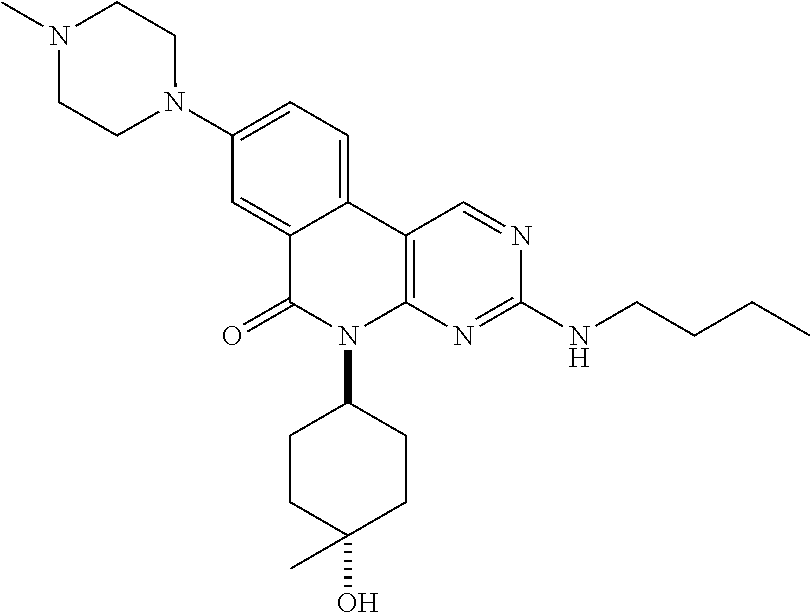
N1(C2=CC=C3C(=C2)C(=O)N(C2CCC(O)(C)CC2)C2=C3C=NC(NCCCC)=N2)CCN(C)CC1
